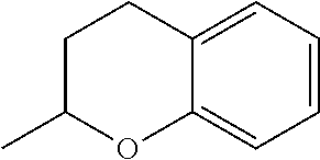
C1=CC=C2C(=C1)OC(C)CC2
